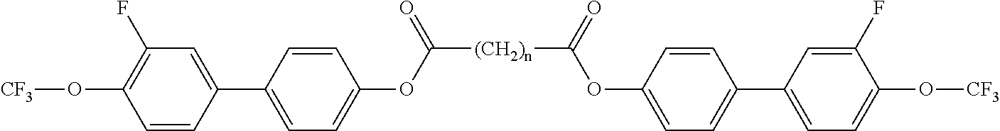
[(CH2)n](C(OC1=CC=C(C2=CC(F)=C(O[CF3])C=C2)C=C1)=O)C(OC1=CC=C(C2=CC=C(O[CF3])C(F)=C2)C=C1)=O
